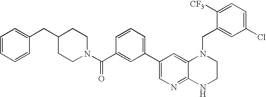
C1(C2=CC=CC(C(N3CCC(CC4=CC=CC=C4)CC3)=O)=C2)=CN=C2C(=C1)N(CC1=CC(Cl)=CC=C1[CF3])CCN2
